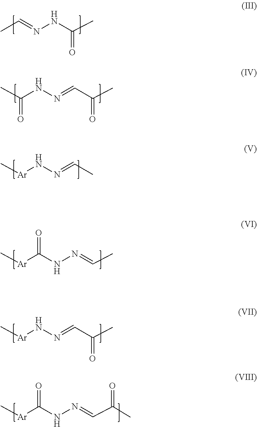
CC=NNC(C)=O.CC(NN=CC(C)=O)=O.C[Ar]NN=CC.C[Ar]C(NN=CC)=O.C[Ar]NN=CC(C)=O.C[Ar]C(NN=CC(=O)C)=O
